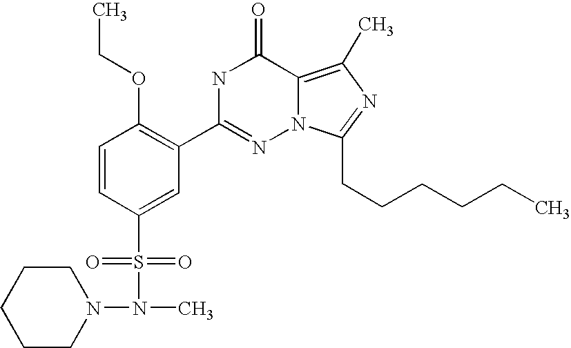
C1=CC(S(N(N2CCCCC2)C)(=O)=O)=CC(C2=NN3C(=C(C)N=C3CCCCCC)C(=O)N2)=C1OCC
